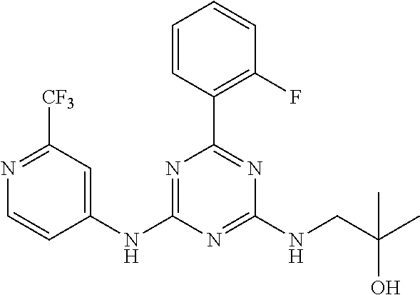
C1(NC2=NC(C3=C(F)C=CC=C3)=NC(NCC(C)(C)O)=N2)=CC([CF3])=NC=C1
